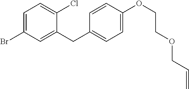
C1=C(Br)C=C(CC2=CC=C(OCCOCC=C)C=C2)C(Cl)=C1
